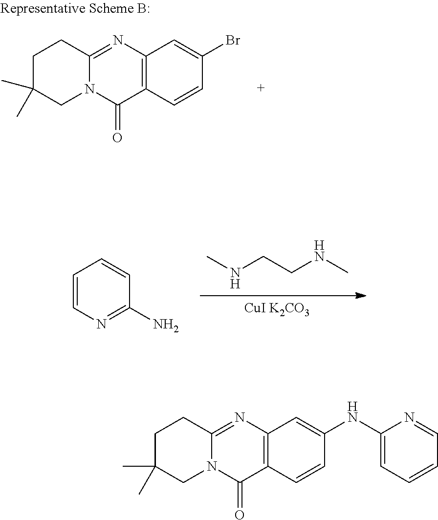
C12=C(N=C3N(C1=O)CC(C)(C)CC3)C=C(NC1=CC=CC=N1)C=C2.[CuI K2CO3].N(CCNC)C.C1=CN=C(N)C=C1.C12=C(N=C3N(C1=O)CC(C)(C)CC3)C=C(Br)C=C2
